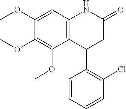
C12=C(C=C(OC)C(OC)=C1OC)NC(=O)CC2C1=C(Cl)C=CC=C1
